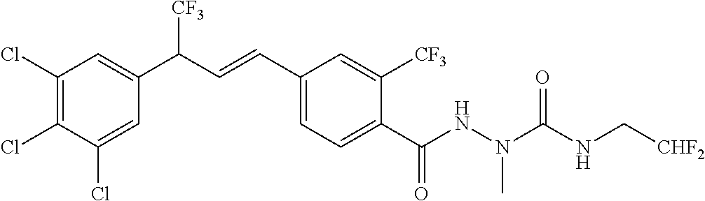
C1(Cl)=C(Cl)C(Cl)=CC(C(C=CC2=CC=C(C(NN(C(NC[CHF2])=O)C)=O)C([CF3])=C2)[CF3])=C1
